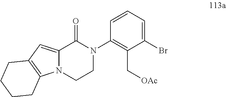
BrC1=CC=CC(N2C(=O)C3=CC4=C(N3CC2)CCCC4)=C1C[OAc]
